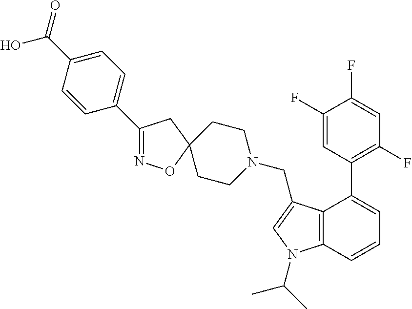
C1(C2=CC=C(C(O)=O)C=C2)=NOC2(C1)CCN(CC1=CN(C(C)C)C3=C1C(C1=C(F)C=C(F)C(F)=C1)=CC=C3)CC2
